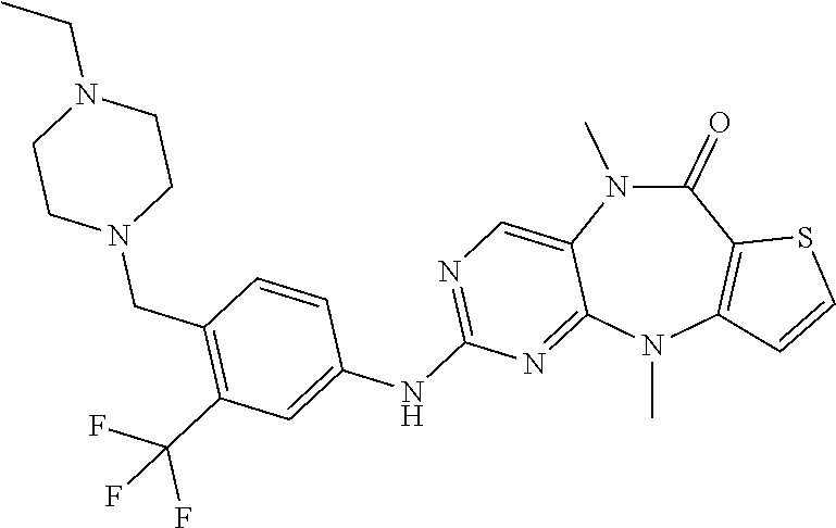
N1(C)C(=O)C2=C(N(C)C3=NC(NC4=CC(C(F)(F)F)=C(CN5CCN(CC)CC5)C=C4)=NC=C13)C=CS2
